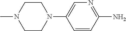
N1(C)CCN(C2=CN=C(N)C=C2)CC1
